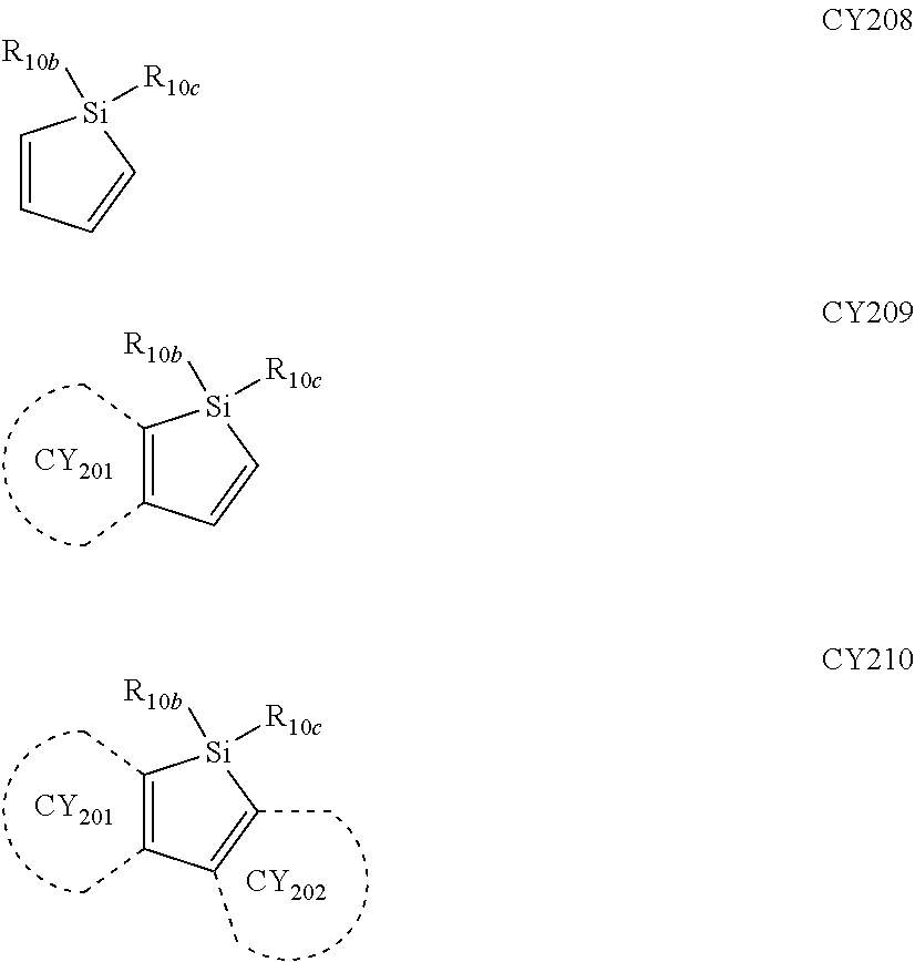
C1(C)=C(C)C=C[Si]1([R10b])[R10c].[CY201].C1(C)=C(C)C(C)=C(C)[Si]1([R10b])[R10c].[CY201].[CY202].C1=CC=C[Si]1([R10b])[R10c]
